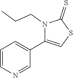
C1=CN=CC(C2=CSC(=S)N2CCC)=C1
